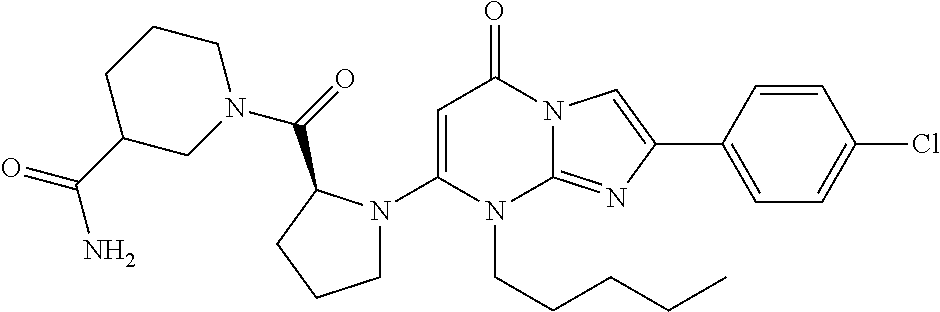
C1(N2CCCC2C(N2CCCC(C(N)=O)C2)=O)=CC(=O)N2C(=NC(C3=CC=C(Cl)C=C3)=C2)N1CCCCC
